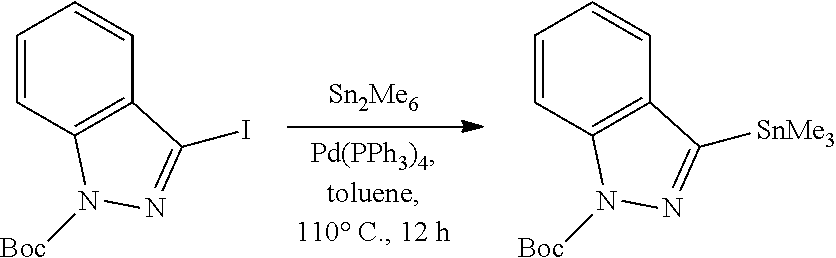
[Sn2Me6].IC1=NN([Boc])C2=C1C=CC=C2.[SnMe3]C1=NN([Boc])C2=C1C=CC=C2
